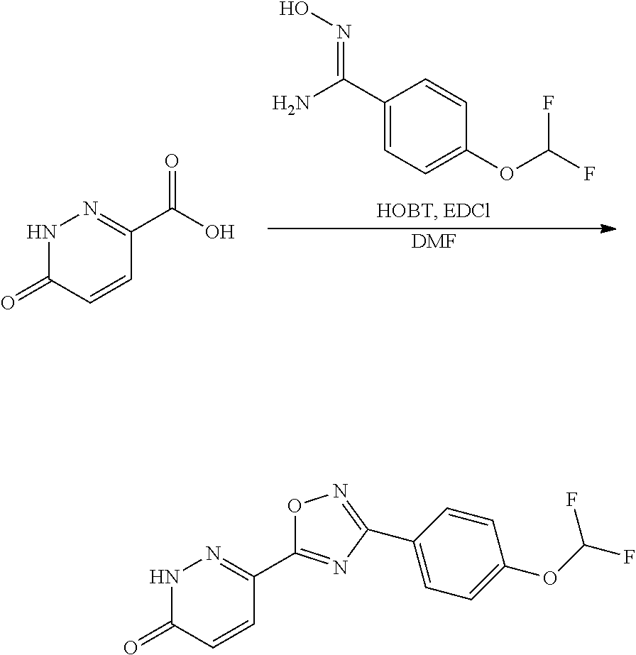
C1(C(=NO)N)=CC=C(OC(F)F)C=C1.[DMF].N1C(=O)C=CC(C(O)=O)=N1.N1C(=O)C=CC(C2=NC(C3=CC=C(OC(F)F)C=C3)=NO2)=N1
